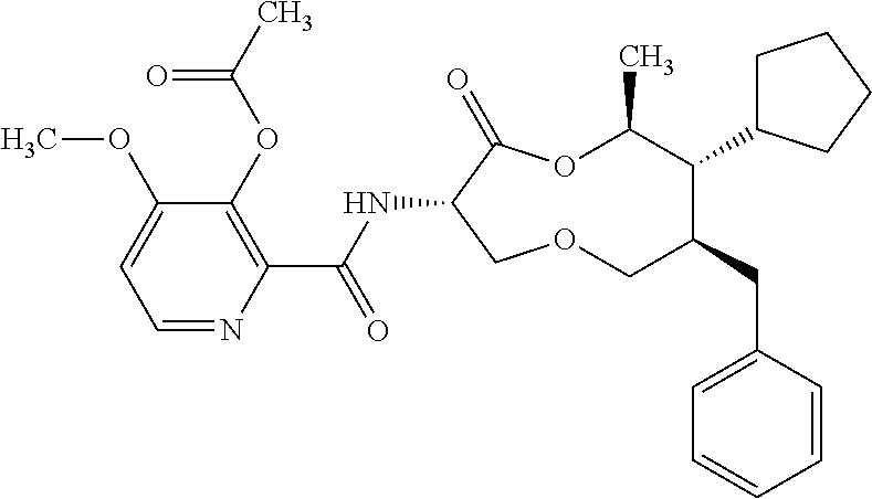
C1(OC)=CC=NC(C(NC2C(=O)OC(C)C(C3CCCC3)C(CC3=CC=CC=C3)COC2)=O)=C1OC(C)=O
